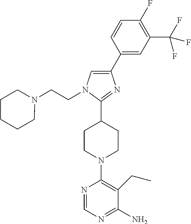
C1(C2=CC(C(F)(F)F)=C(F)C=C2)=CN(CCN2CCCCC2)C(C2CCN(C3=C(CC)C(N)=NC=N3)CC2)=N1
